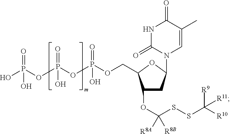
C1(OC(SSC([R10])([R9])[R11])([R8B])[R8A])CC(N2C=C(C)C(=O)NC2=O)OC1COP(=O)(O)OP(=O)(O)OP(O)(=O)O
